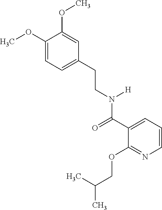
COC1=CC=C(CCN(C(C2=CC=CN=C2OCC(C)C)=O)[H])C=C1OC
